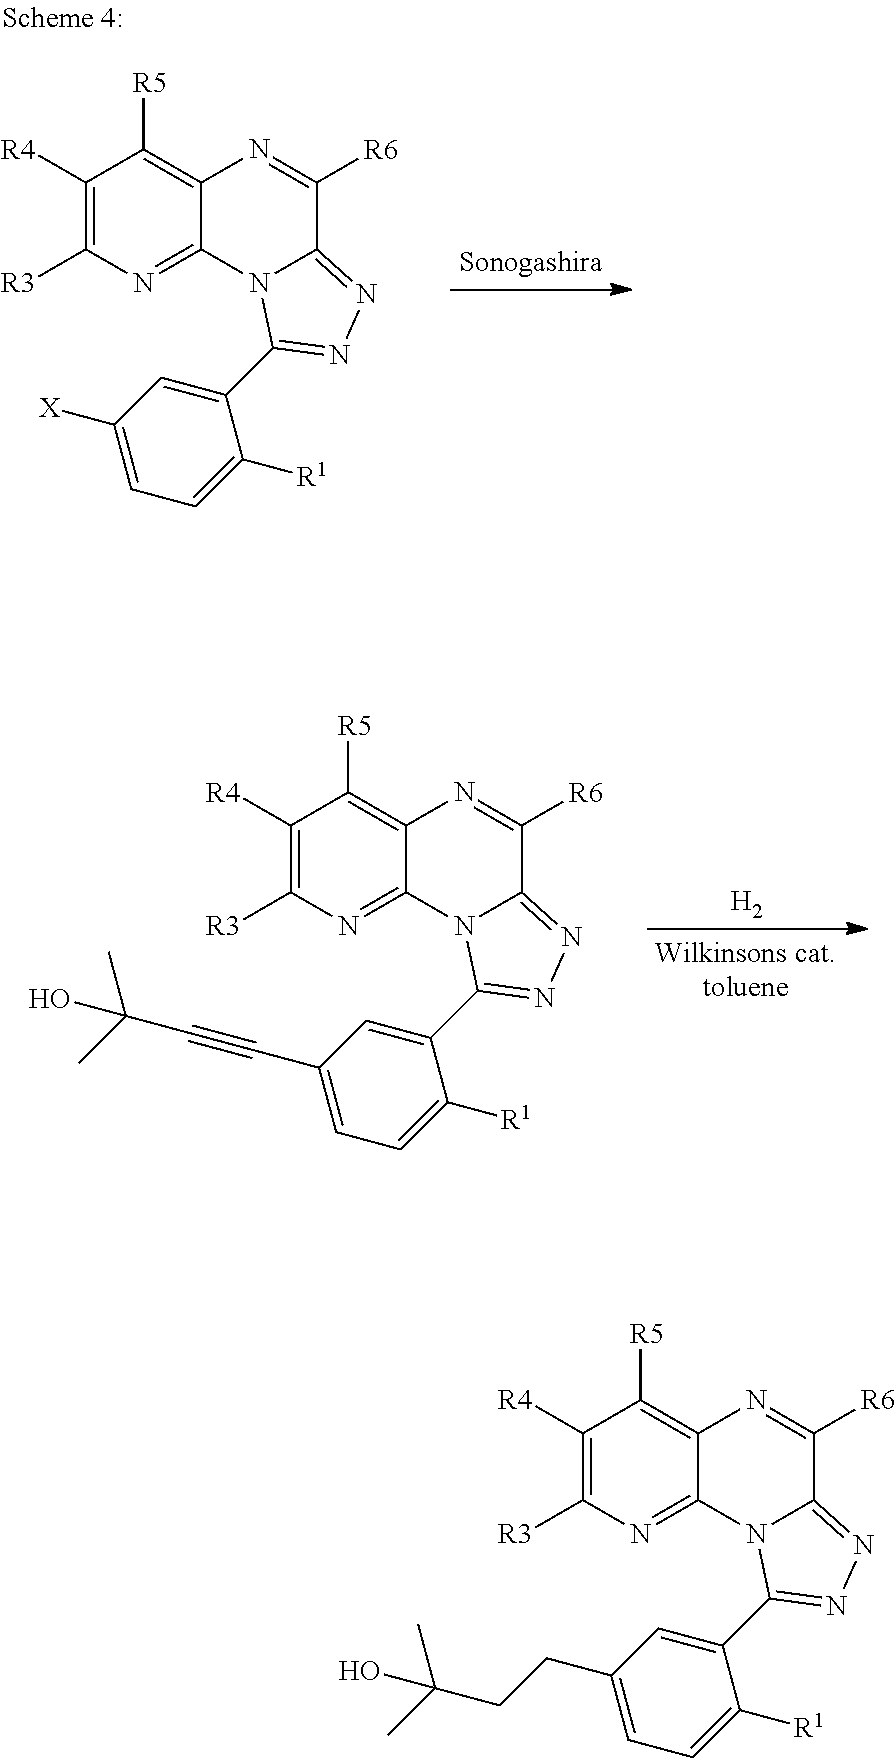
C1([R4])=C([R3])N=C2C(=C1[R5])N=C([R6])C1=NN=C(C3=CC([X])=CC=C3[R1])N21.C1([R4])=C([R3])N=C2C(=C1[R5])N=C([R6])C1=NN=C(C3=CC(C#CC(C)(C)O)=CC=C3[R1])N21.[H2].C1([R4])=C([R3])N=C2C(=C1[R5])N=C([R6])C1=NN=C(C3=CC(CCC(C)(C)O)=CC=C3[R1])N21
